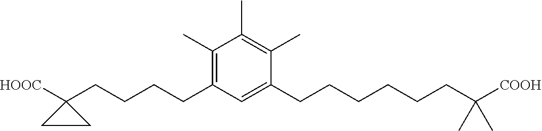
C(CCCC1([HOOC])CC1)C1=C(C)C(C)=C(C)C(CCCCCCC([COOH])(C)C)=C1
